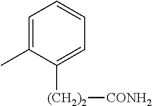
C1=C(C)C([(CH2)2][CONH2])=CC=C1
